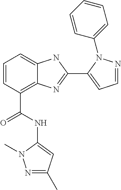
C1=CC(C(NC2=CC(C)=NN2C)=O)=C2C(=C1)NC(C1=CC=NN1C1=CC=CC=C1)=N2
